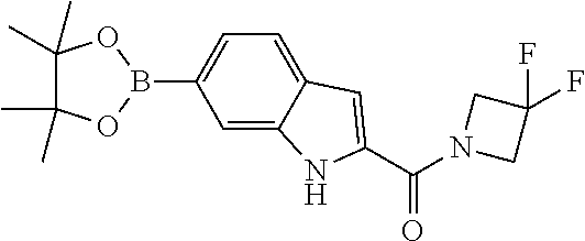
C1(C)(C)C(C)(C)OB(C2=CC=C3C(=C2)NC(C(N2CC(F)(F)C2)=O)=C3)O1
